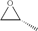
O1CC1C
